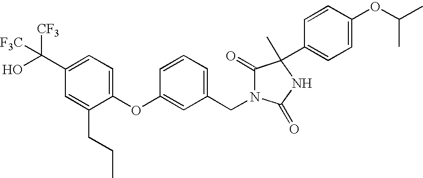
C1(C(O)([CF3])[F3C])=CC=C(OC2=CC(CN3C(=O)C(C4=CC=C(OC(C)C)C=C4)(C)NC3=O)=CC=C2)C(CCC)=C1
